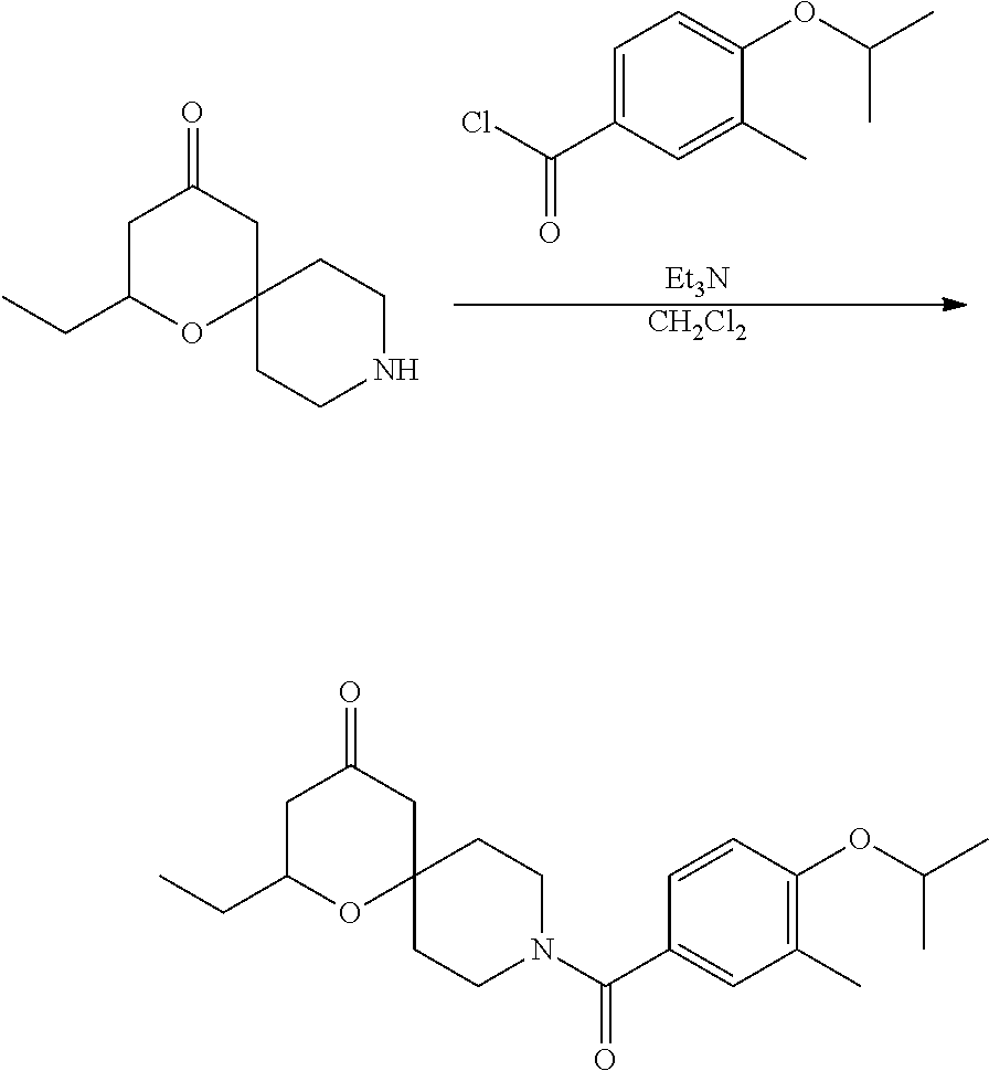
C1C(CC)OC2(CC1=O)CCN(C(C1=CC(C)=C(OC(C)C)C=C1)=O)CC2.C1=C(C(=O)Cl)C=C(C)C(OC(C)C)=C1.[Et3N].C1C(CC)OC2(CC1=O)CCNCC2.[CH2Cl2]
